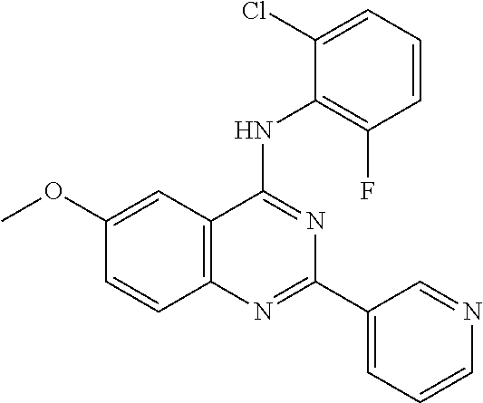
C1(OC)=CC2=C(C=C1)N=C(C1=CC=CN=C1)N=C2NC1=C(F)C=CC=C1Cl
